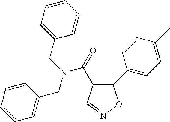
C(=O)(C1=C(C2=CC=C(C)C=C2)ON=C1)N(CC1=CC=CC=C1)CC1=CC=CC=C1
